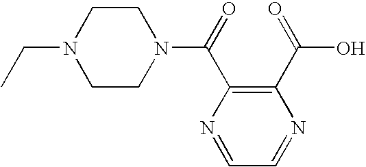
CCN1CCN(C(=O)C2=C(C(=O)O)N=CC=N2)CC1
